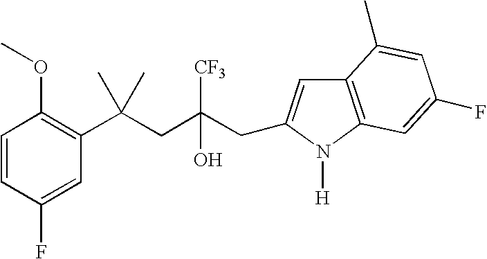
C1(F)=CC(C(CC(CC2=CC3=C(N2[H])C=C(F)C=C3C)([CF3])O)(C)C)=C(OC)C=C1
